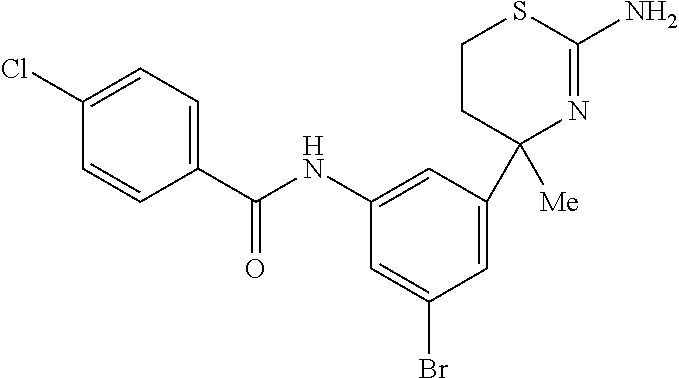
C1(NC(C2=CC=C(Cl)C=C2)=O)=CC(C2([Me])N=C(N)SCC2)=CC(Br)=C1
